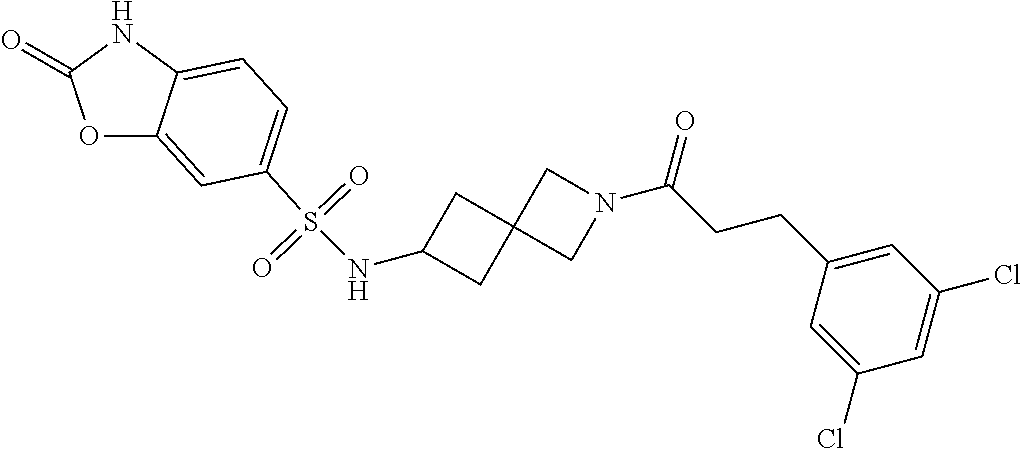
O1C2=CC(S(NC3CC4(C3)CN(C(CCC3=CC(Cl)=CC(Cl)=C3)=O)C4)(=O)=O)=CC=C2NC1=O
